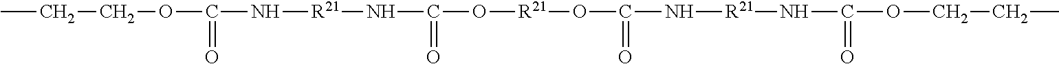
CCCOC(=O)N[R21]NC(=O)O[R21]OC(=O)N[R21]NC(=O)OCCC
